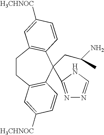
C1CC2=C(C=CC([H3CHNOC])=C2)C(CC(N)C)(C2=NN=CN2)C2=C1C=C([H3CHNOC])C=C2
